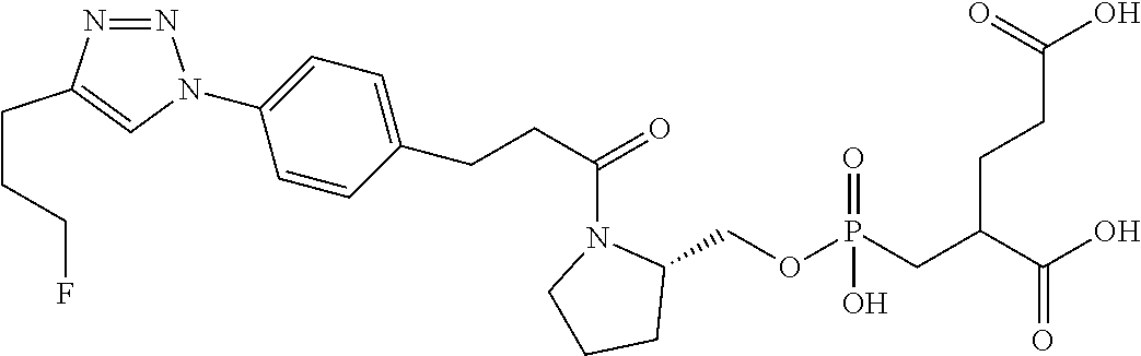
OC(C(CP(OCC1N(C(=O)CCC2=CC=C(N3N=NC(CCCF)=C3)C=C2)CCC1)(=O)O)CCC(O)=O)=O
